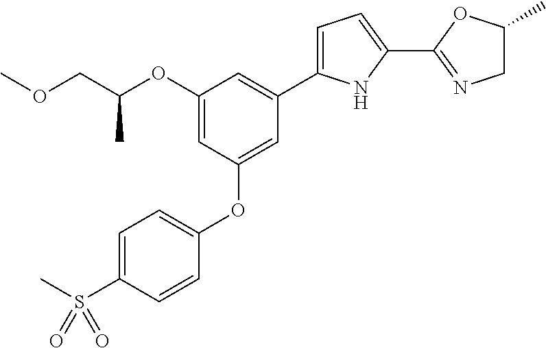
C1=C(S(C)(=O)=O)C=CC(OC2=CC(C3=CC=C(C4=NCC(C)O4)N3)=CC(OC(COC)C)=C2)=C1
